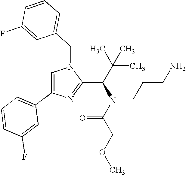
C1=C(C2=CC=CC(F)=C2)N=C(C(N(C(COC)=O)CCCN)C(C)(C)C)N1CC1=CC=CC(F)=C1
